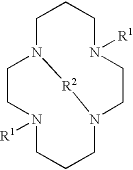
C1N2CCN([R1])CCCN(CCN([R1])CC1)[R2]2
